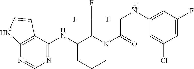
C1(NC2=NC=NC3=C2C=CN3)CCCN(C(=O)CNC2=CC(F)=CC(Cl)=C2)C1C(F)(F)F
